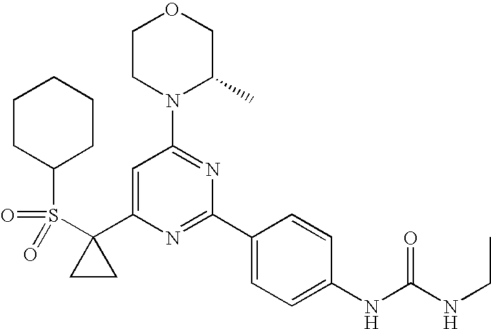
C1(C2=CC(N3C(C)COCC3)=NC(C3=CC=C(NC(=O)NCC)C=C3)=N2)(S(=O)(=O)C2CCCCC2)CC1
